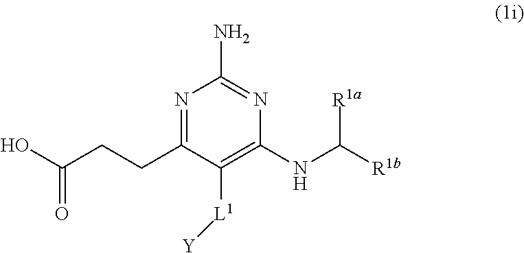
OC(CCC1=NC(N)=NC(NC([R1b])[R1a])=C1[L1][Y])=O
